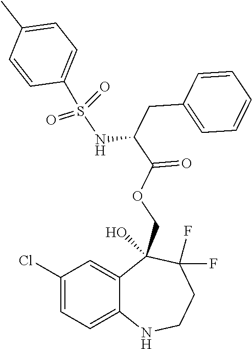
C1(Cl)=CC=C2C(=C1)C(COC(C(CC1=CC=CC=C1)NS(C1=CC=C(C)C=C1)(=O)=O)=O)(O)C(F)(F)CCN2
